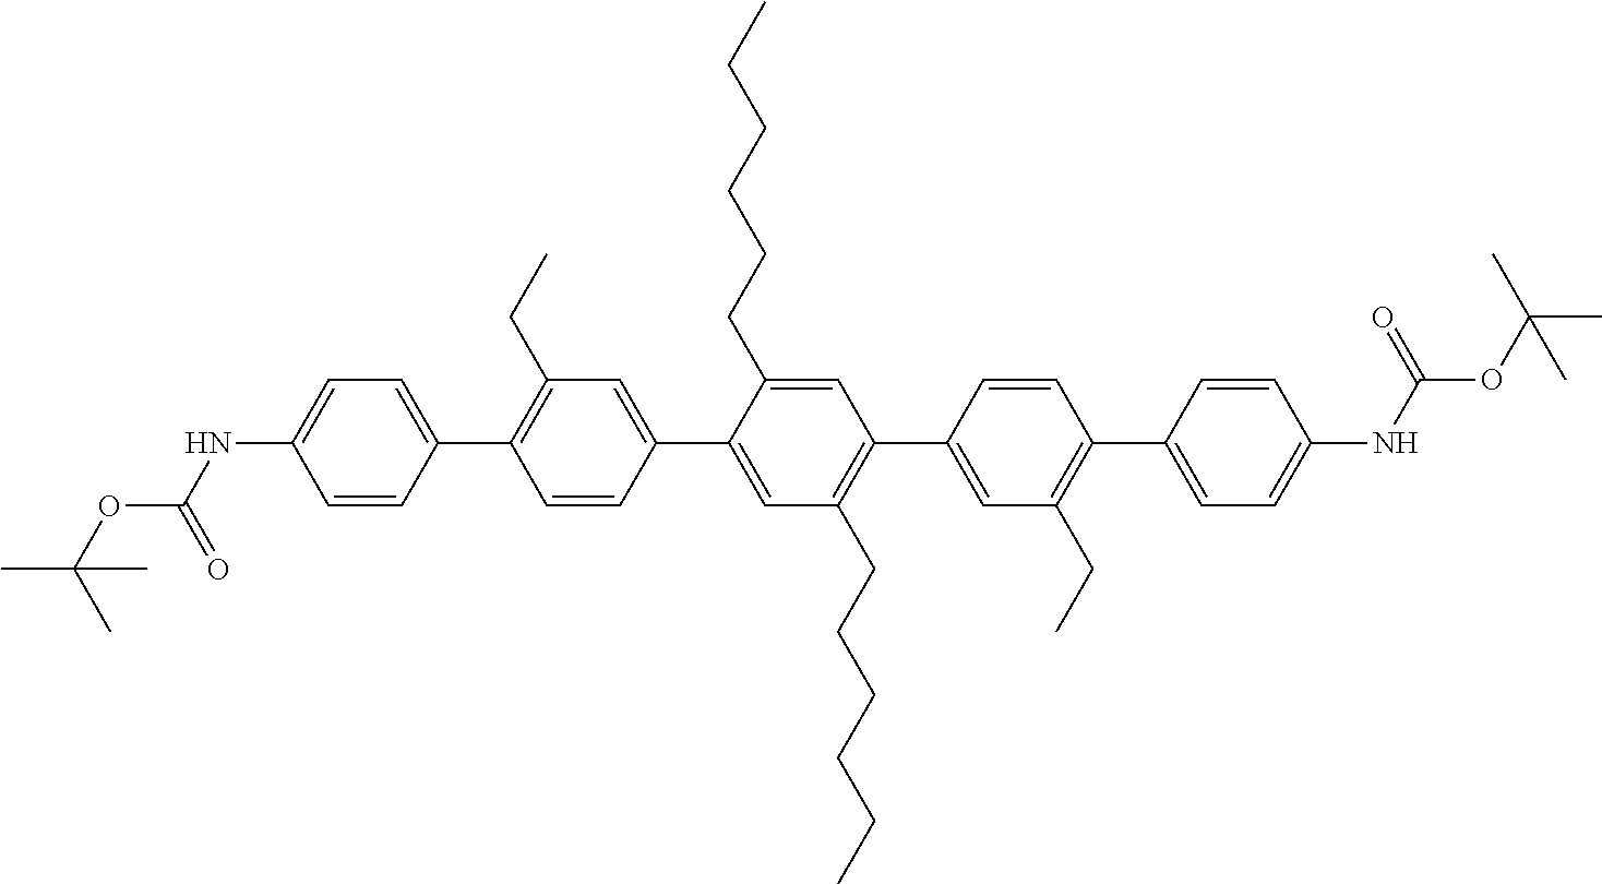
C1=CC(C2=C(CC)C=C(C3=CC(CCCCCC)=C(C4=CC(CC)=C(C5=CC=C(NC(OC(C)(C)C)=O)C=C5)C=C4)C=C3CCCCCC)C=C2)=CC=C1NC(OC(C)(C)C)=O
